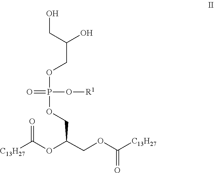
O=P(O[R1])(OCC(CO)O)OCC(OC(=O)[C13H27])COC(=O)[C13H27]
